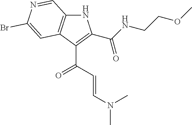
N1C2=C(C(C(C=CN(C)C)=O)=C1C(NCCOC)=O)C=C(Br)N=C2
